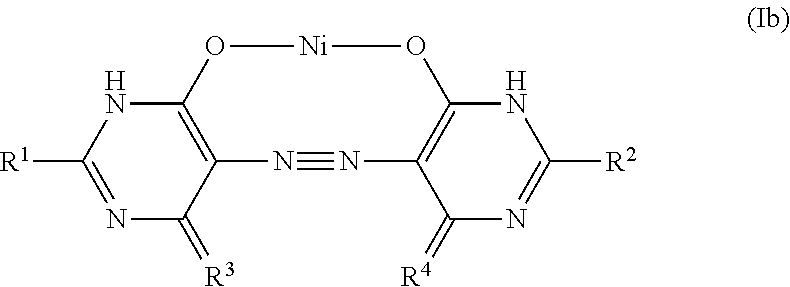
N1=C([R1])NC2=C(C1=[R3])N#NC1=C(O[Ni]O2)NC([R2])=NC1=[R4]
